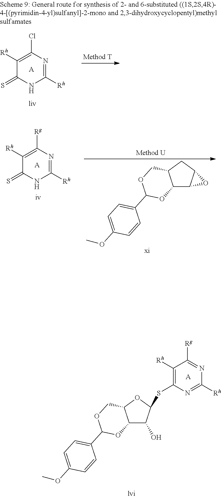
C1([Rh])=C(Cl)N=C([Rh])NC1=S.[A].C12C3C(CC1COC(C1=CC=C(OC)C=C1)O2)O3.C1([Rh])=C([Rg])N=C([Rh])NC1=S.[A].[A].C1([Rh])=C(SC2C(O)C3C(O2)COC(C2=CC=C(OC)C=C2)O3)N=C([Rh])N=C1[Rg]
